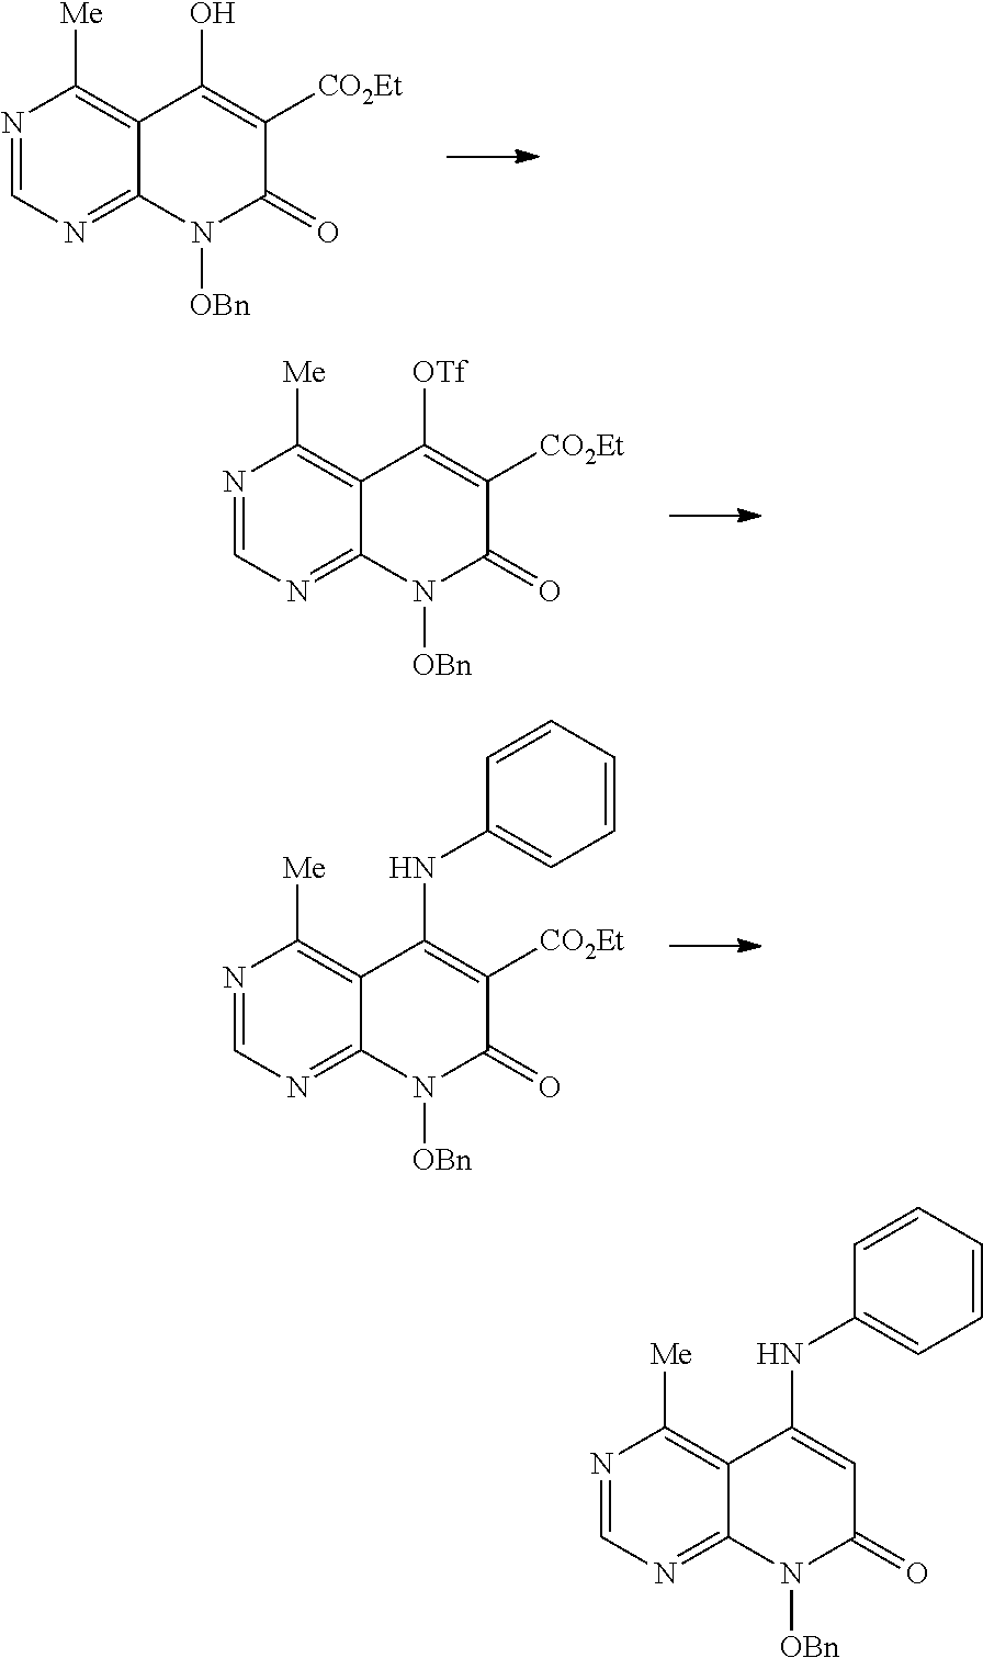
N1=CN=C2C(=C1[Me])C(O)=C([CO2Et])C(=O)N2[OBn].N1=CN=C2C(=C1[Me])C([OTf])=C([CO2Et])C(=O)N2[OBn].N1=CN=C2C(=C1[Me])C(NC1=CC=CC=C1)=C([CO2Et])C(=O)N2[OBn].N1=CN=C2C(=C1[Me])C(NC1=CC=CC=C1)=CC(=O)N2[OBn]
